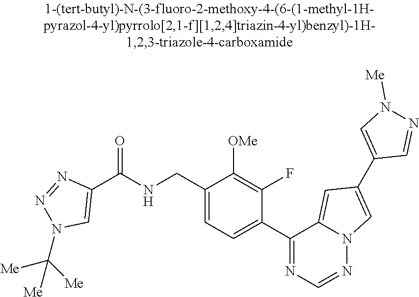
C1(C(NCC2=CC=C(C3=NC=NN4C3=CC(C3=CN([Me])N=C3)=C4)C(F)=C2[OMe])=O)=CN(C([Me])([Me])[Me])N=N1
